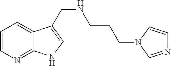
C1=CN=C2C(=C1)C(CNCCCN1C=NC=C1)=CN2
